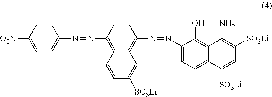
C1=C2C([SO3Li])=CC([SO3Li])=C(N)C2=C(O)C(N=NC2=C3C(=C(N=NC4=CC=C([O2N])C=C4)C=C2)C=CC([SO3Li])=C3)=C1
